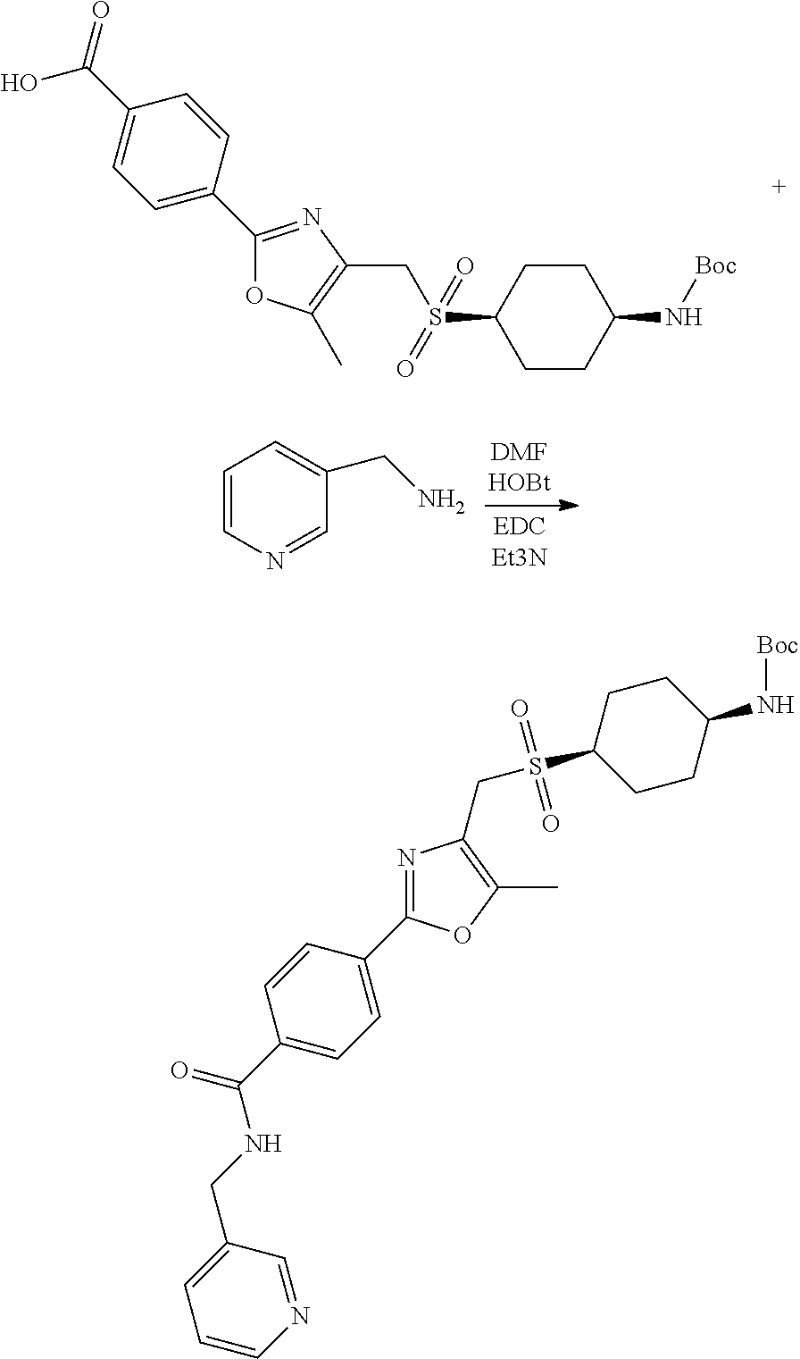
C1CC(N[Boc])CCC1S(CC1=C(C)OC(C2=CC=C(C(=O)O)C=C2)=N1)(=O)=O.C1=CN=CC(CN)=C1.C(C1=CC=CN=C1)NC(C1=CC=C(C2=NC(CS(C3CCC(N[Boc])CC3)(=O)=O)=C(C)O2)C=C1)=O
